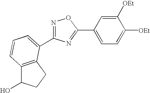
C12=C(CCC1O)C(C1=NOC(C3=CC=C([OEt])C([OEt])=C3)=N1)=CC=C2
